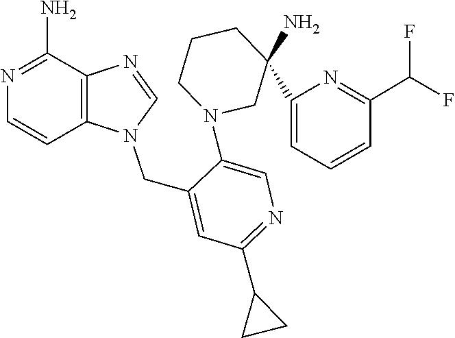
C1=NC2=C(N1CC1=CC(C3CC3)=NC=C1N1CC(C3=CC=CC(C(F)F)=N3)(N)CCC1)C=CN=C2N
